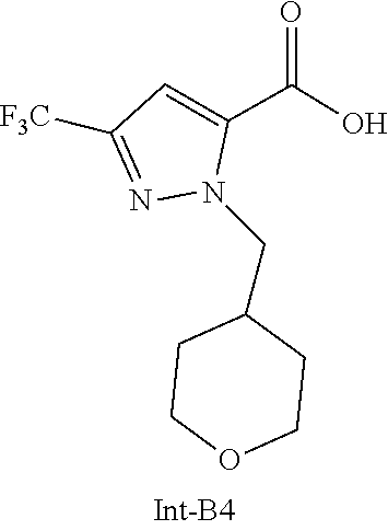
C1COCCC1CN1N=C([F3C])C=C1C(=O)O
